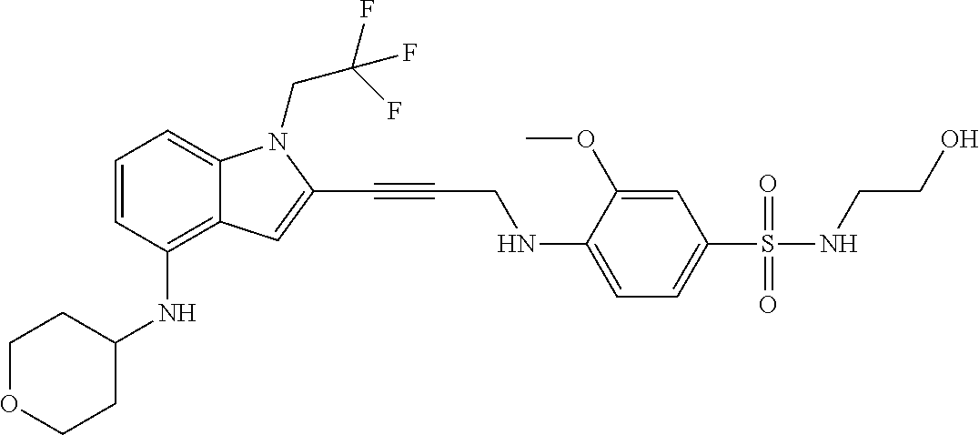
O1CCC(NC2=C3C(=CC=C2)N(CC(F)(F)F)C(C#CCNC2=CC=C(S(NCCO)(=O)=O)C=C2OC)=C3)CC1
